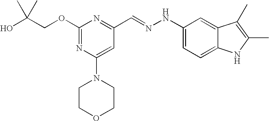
C(COC1=NC(N2CCOCC2)=CC(C=NNC2=CC=C3C(=C2)C(C)=C(C)N3)=N1)(O)(C)C
